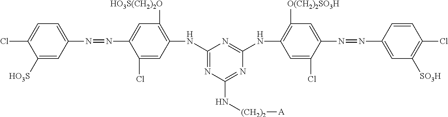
C1([HO3S])=CC(N=NC2=CC([HO3S(CH2)2O])=C(NC3=NC(N[(CH2)2][A])=NC(NC4=C([O(CH2)2SO3H])C=C(N=NC5=CC([SO3H])=C(Cl)C=C5)C(Cl)=C4)=N3)C=C2Cl)=CC=C1Cl
